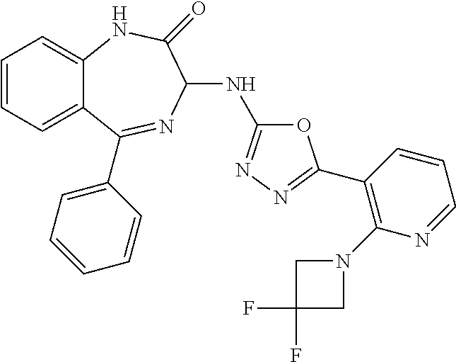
C1=CC=C2C(=C1)NC(=O)C(NC1=NN=C(C3=C(N4CC(F)(F)C4)N=CC=C3)O1)N=C2C1=CC=CC=C1
